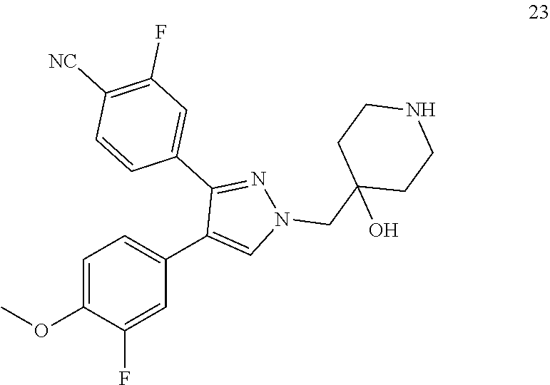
C1=C(OC)C(F)=CC(C2=CN(CC3(O)CCNCC3)N=C2C2=CC(F)=C([NC])C=C2)=C1
